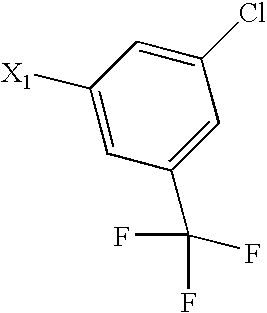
C1(C(F)(F)F)=CC(Cl)=CC([X1])=C1
